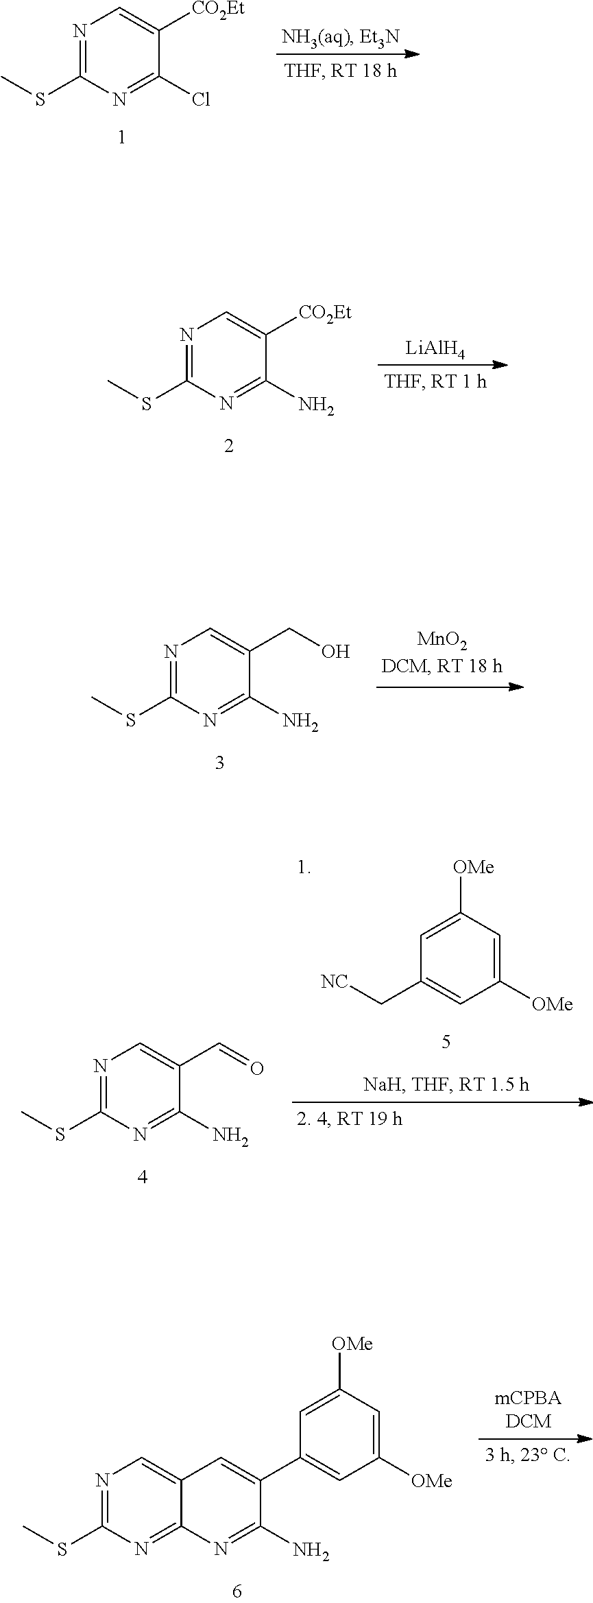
N1=C(SC)N=C(Cl)C([CO2Et])=C1.N1=C(SC)N=C(N)C([CO2Et])=C1.[LiAlH4].N1=C(SC)N=C(N)C(CO)=C1.N1=C(SC)N=C(N)C(C=O)=C1.C1([OMe])=CC([OMe])=CC(C[NC])=C1.N1=C(SC)N=C2C(=C1)C=C(C1=CC([OMe])=CC([OMe])=C1)C(N)=N2
